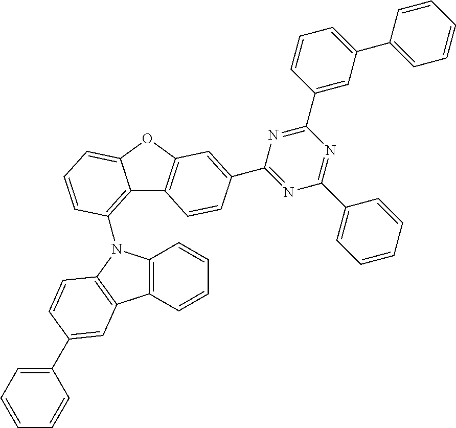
C12=C(N3C4=C(C=CC=C4)C4=C3C=CC(C3=CC=CC=C3)=C4)C=CC=C1OC1=C2C=CC(C2=NC(C3=CC=CC=C3)=NC(C3=CC(C4=CC=CC=C4)=CC=C3)=N2)=C1
